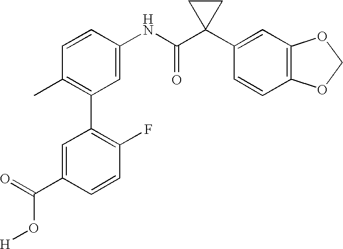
C1(NC(C2(C3=CC4=C(C=C3)OCO4)CC2)=O)=CC(C2=C(F)C=CC(C(O[H])=O)=C2)=C(C)C=C1
